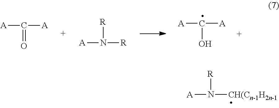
[A]C([A])=O.[A]N([R])[R].[A]C([A])O.[A]N([CH(Cn-1H2n-1])[R]
